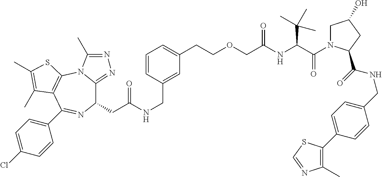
C1(CC(NCC2=CC(CCOCC(NC(C(=O)N3CC(O)CC3C(=O)NCC3=CC=C(C4=C(C)N=CS4)C=C3)C(C)(C)C)=O)=CC=C2)=O)C2=NN=C(C)N2C2=C(C(C3=CC=C(Cl)C=C3)=N1)C(C)=C(C)S2
